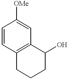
C1=CC2=C(C=C1[OMe])C(O)CCC2
